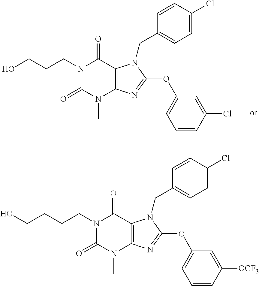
N1(CCCO)C(=O)N(C)C2=C(C1=O)N(CC1=CC=C(Cl)C=C1)C(OC1=CC=CC(Cl)=C1)=N2.N1(CCCCO)C(=O)N(C)C2=C(C1=O)N(CC1=CC=C(Cl)C=C1)C(OC1=CC=CC([OCF3])=C1)=N2
